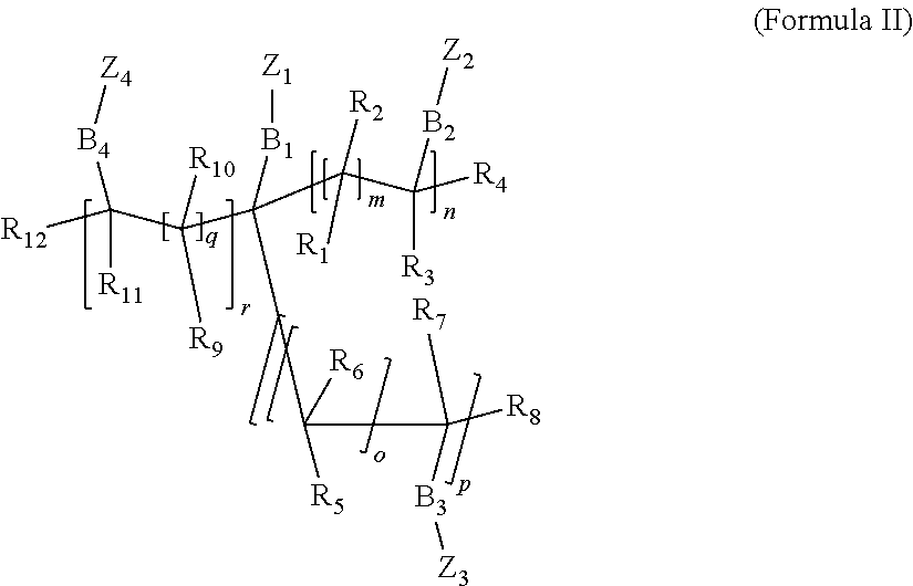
[R12]C([R11])([B4][Z4])C([R9])([R10])C(C(C([R3])([R4])[B2][Z2])([R2])[R1])([B1][Z1])C([R5])(C([R8])([R7])[B3][Z3])[R6]
